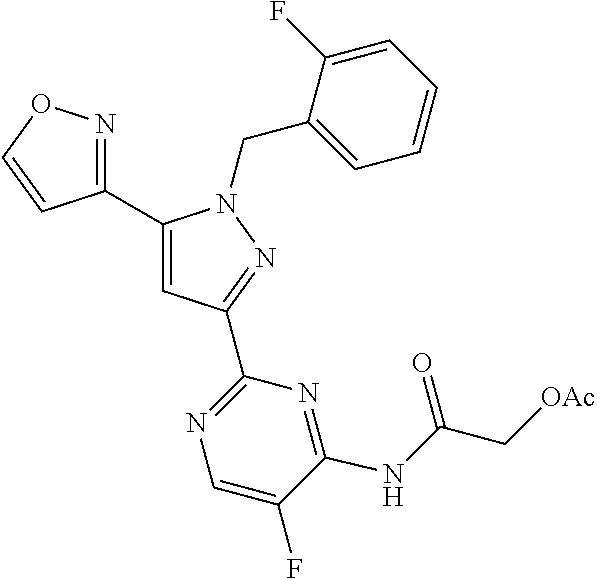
C1(C2=NOC=C2)=CC(C2=NC=C(F)C(NC(C[OAc])=O)=N2)=NN1CC1=CC=CC=C1F
